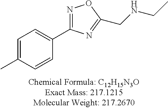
C1=C(C)C=CC(C2=NOC(CNCC)=N2)=C1
